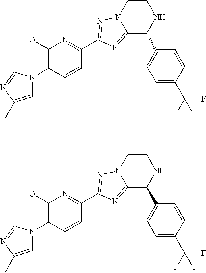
C1=C(C)N=CN1C1=C(OC)N=C(C2=NN3CCNC(C4=CC=C(C(F)(F)F)C=C4)C3=N2)C=C1.C1=C(C)N=CN1C1=C(OC)N=C(C2=NN3CCNC(C4=CC=C(C(F)(F)F)C=C4)C3=N2)C=C1
